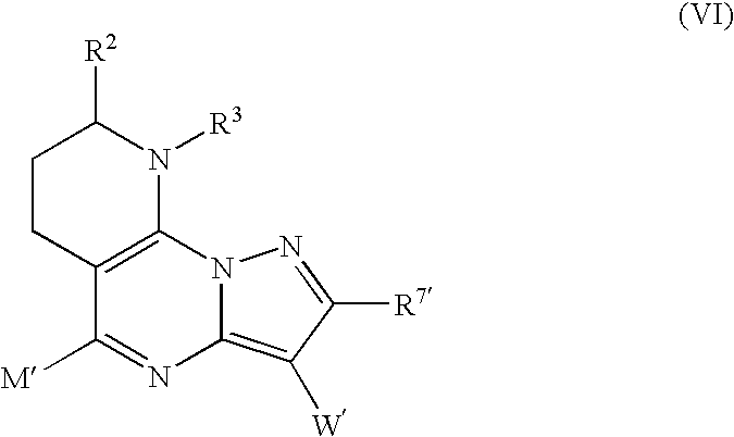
C12=C(N3C(=C([W])C([R7])=N3)N=C1[M])N([R3])C([R2])CC2
